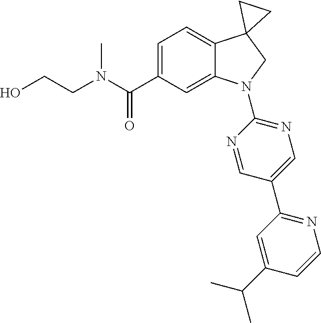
N(C(C1=CC=C2C(=C1)N(C1=NC=C(C3=NC=CC(C(C)C)=C3)C=N1)CC21CC1)=O)(CCO)C
